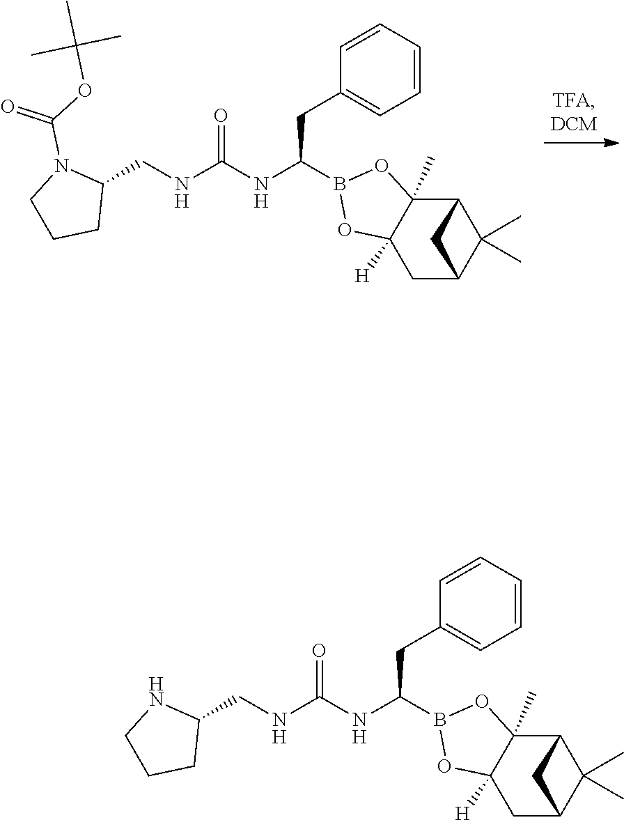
O1C2([H])CC3C(C)(C)C(C2(C)OB1C(NC(NCC1N(C(OC(C)(C)C)=O)CCC1)=O)CC1=CC=CC=C1)C3.O1C2([H])CC3C(C)(C)C(C2(C)OB1C(NC(NCC1NCCC1)=O)CC1=CC=CC=C1)C3
